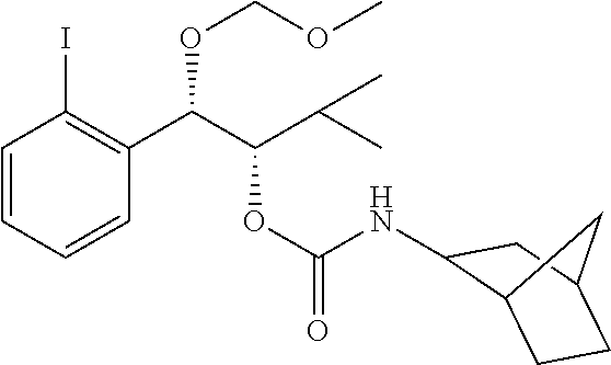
C1=CC=CC(C(C(C(C)C)OC(=O)NC2C3CCC(C2)C3)OCOC)=C1I
